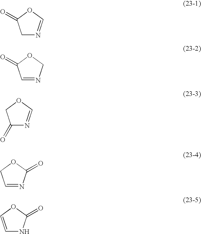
C1N=COC1=O.C1=NCOC1=O.C1(=O)N=COC1.C1=NC(=O)OC1.C1=COC(=O)N1
